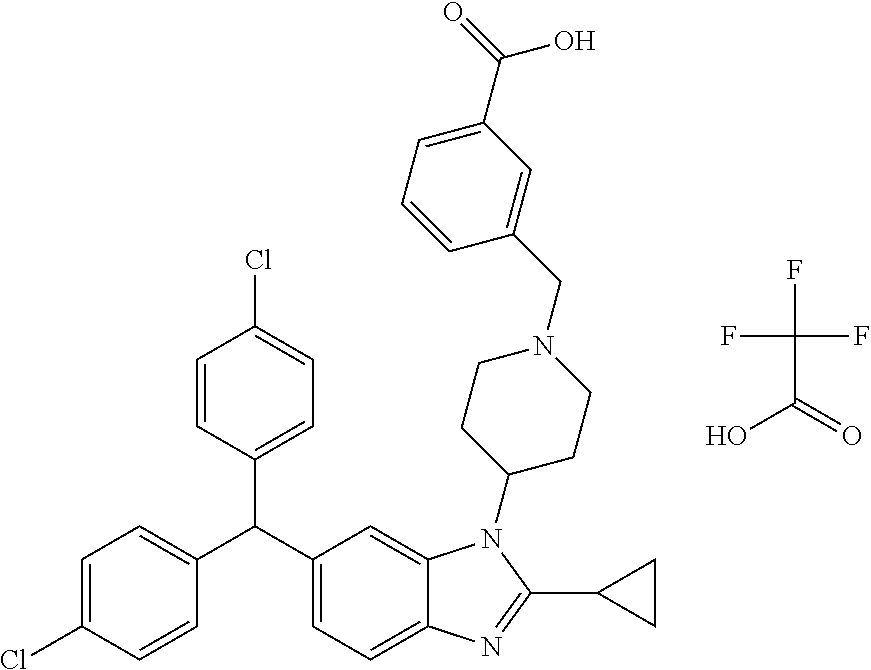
C1=C(Cl)C=CC(C(C2=CC=C3C(=C2)N(C2CCN(CC4=CC(C(=O)O)=CC=C4)CC2)C(C2CC2)=N3)C2=CC=C(Cl)C=C2)=C1.FC(F)(F)C(=O)O
